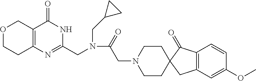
O1CCC2=C(C1)C(=O)NC(CN(C(=O)CN1CCC3(C(=O)C4=C(C=C(OC)C=C4)C3)CC1)CC1CC1)=N2
